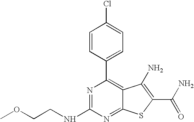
C1=CC(C2=C3C(=NC(NCCOC)=N2)SC(C(=O)N)=C3N)=CC=C1Cl
